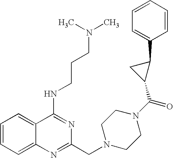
C1=CC=C2C(=C1)C(NCCCN(C)C)=NC(CN1CCN(C(=O)C3CC3C3=CC=CC=C3)CC1)=N2
